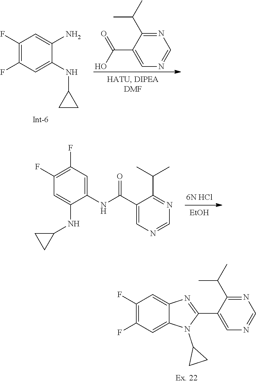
C1=C(C(O)=O)C(C(C)C)=NC=N1.C1(F)=C(F)C=C(NC2CC2)C(N)=C1.[EtOH].[6N HCl].C1(NC(C2=CN=CN=C2C(C)C)=O)=CC(F)=C(F)C=C1NC1CC1.C1(F)=C(F)C=C2C(=C1)N=C(C1=CN=CN=C1C(C)C)N2C1CC1
